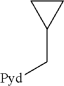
C1CC1C[Pyd]
